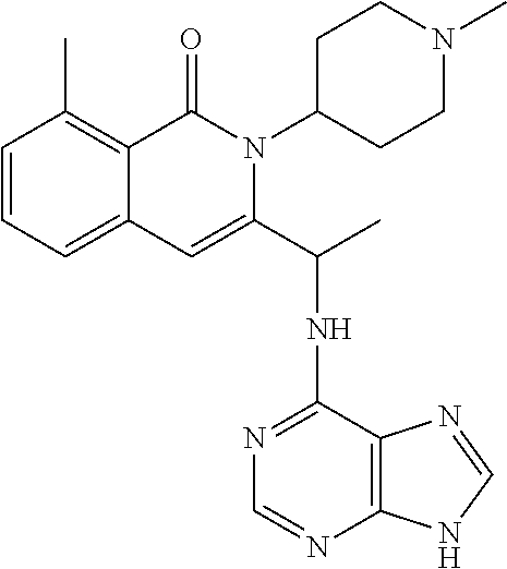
C1=CC=C2C(=C1C)C(=O)N(C1CCN(C)CC1)C(C(NC1=NC=NC3=C1N=CN3)C)=C2
